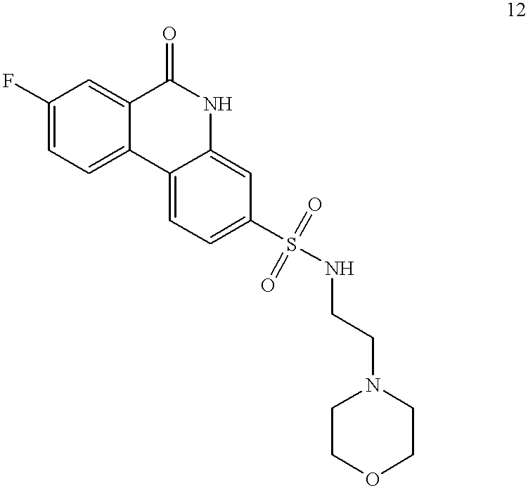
C1(F)=CC=C2C(=C1)C(=O)NC1=CC(S(NCCN3CCOCC3)(=O)=O)=CC=C21
